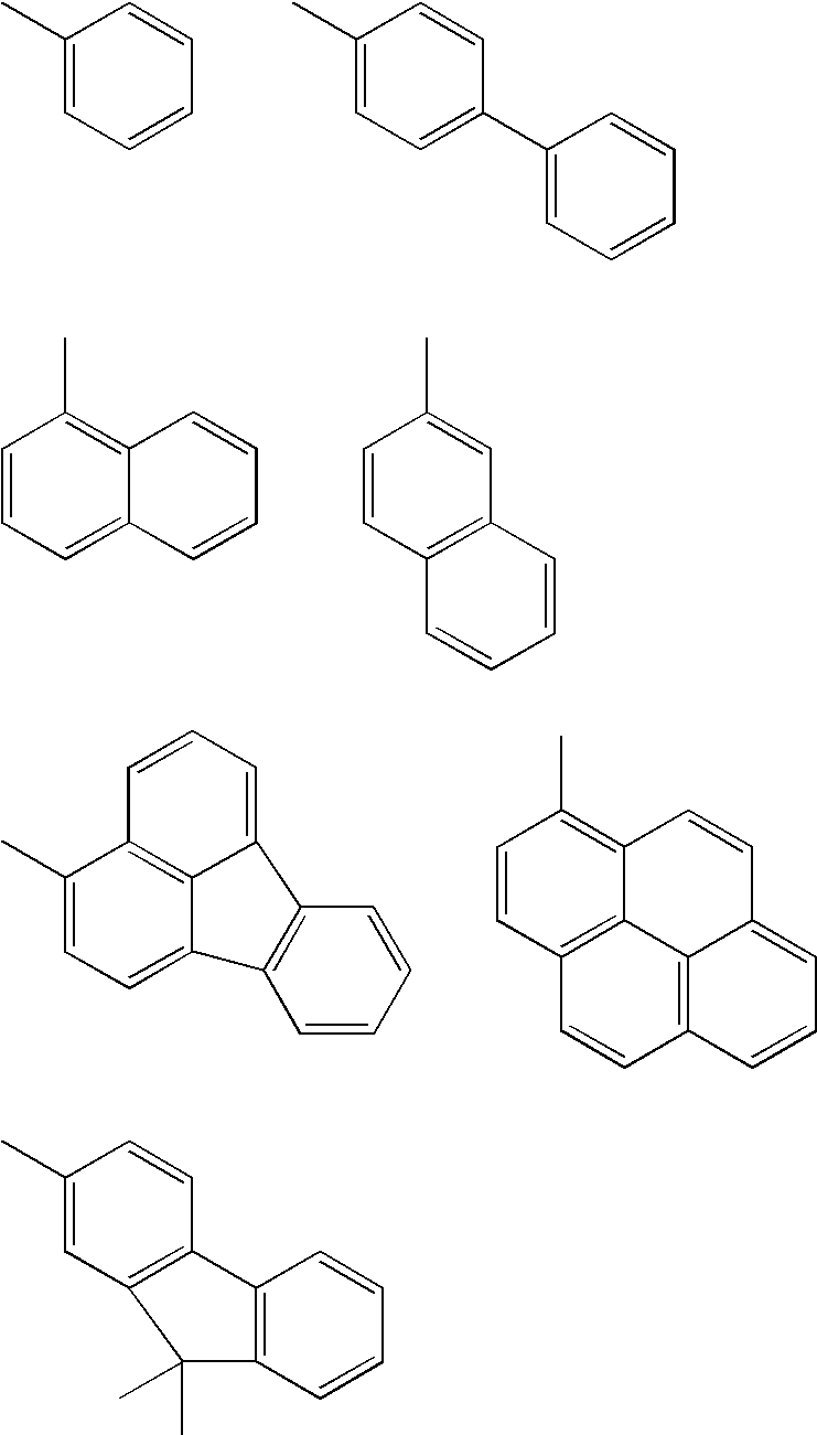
C1(C)=CC=CC=C1.C1(C)=CC=C(C2=CC=CC=C2)C=C1.C1=CC=C2C(=C1C)C=CC=C2.C1=CC2=C(C=C1C)C=CC=C2.C1(C)=CC=C2C3=C1C=CC=C3C1=C2C=CC=C1.C1=CC2=C3C(=C1C)C=CC1=CC=CC(=C31)C=C2.C1(C)=CC2=C(C=C1)C1=C(C=CC=C1)C2(C)C
